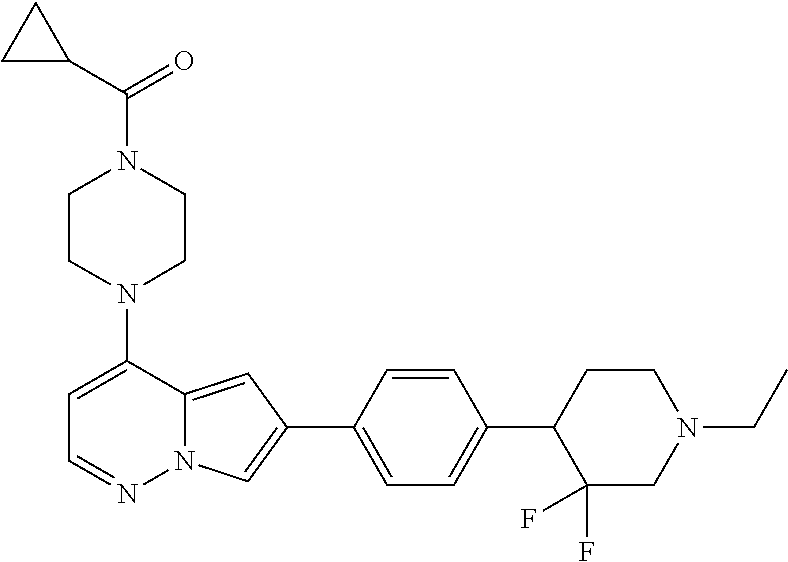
N1(C2=CC=NN3C2=CC(C2=CC=C(C4C(F)(F)CN(CC)CC4)C=C2)=C3)CCN(C(C2CC2)=O)CC1
